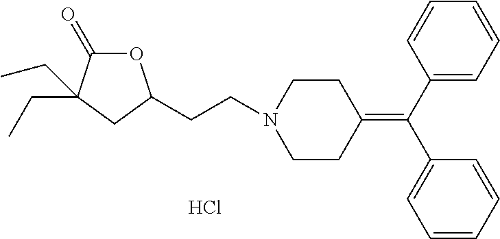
O1C(=O)C(CC)(CC)CC1CCN1CCC(=C(C2=CC=CC=C2)C2=CC=CC=C2)CC1.Cl
